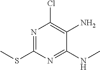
N1=C(SC)N=C(NC)C(N)=C1Cl
